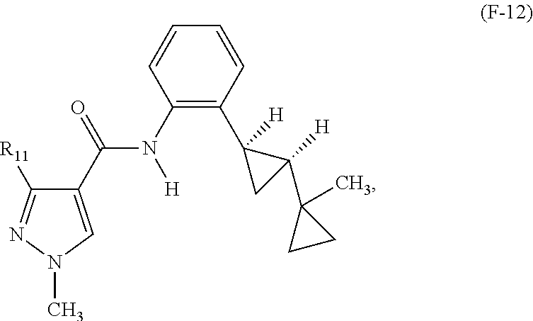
C1(C(=O)N(C2=C(C3([H])C([H])(C4(C)CC4)C3)C=CC=C2)[H])=CN(C)N=C1[R11]
